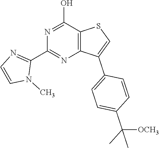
N1=C(O)C2=C(N=C1C1=NC=CN1C)C(C1=CC=C(C(C)([OCH3])C)C=C1)=CS2
